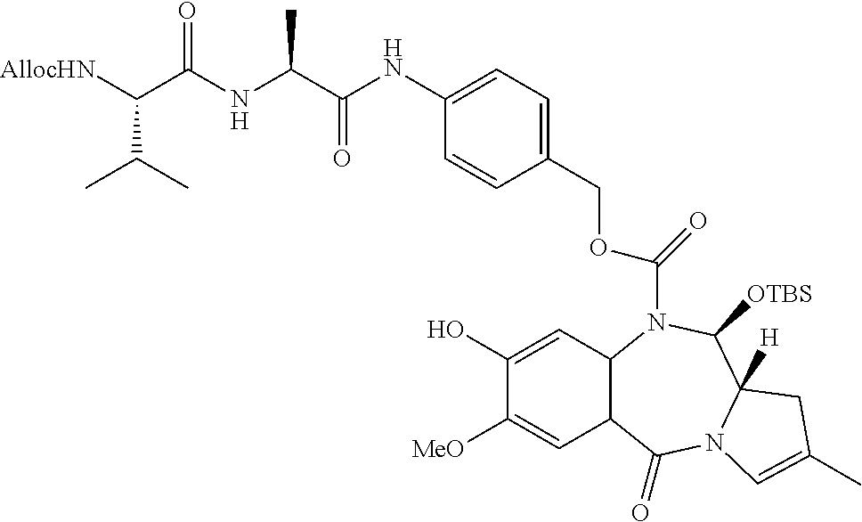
C1(O)=CC2C(C=C1[MeO])C(=O)N1C([H])(C([OTBS])N2C(=O)OCC2=CC=C(NC(C(NC(C([AllocHN])C(C)C)=O)C)=O)C=C2)CC(C)=C1
